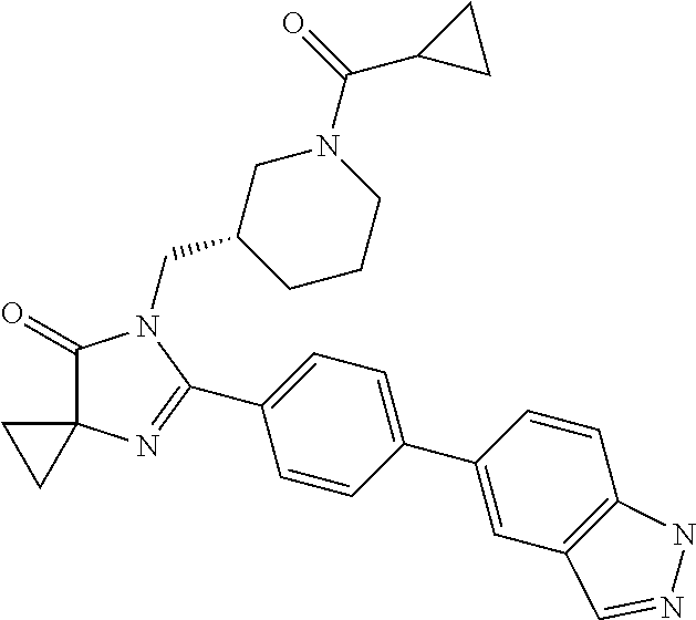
C1(=O)C2(N=C(C3=CC=C(C4=CC5=C(C=C4)NN=C5)C=C3)N1CC1CCCN(C(=O)C3CC3)C1)CC2
